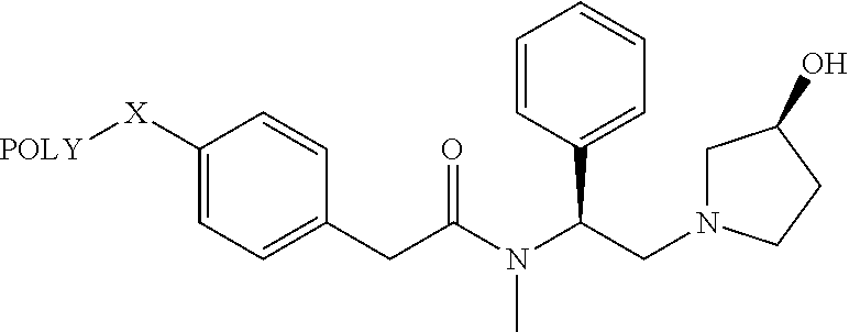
C1([X][POLY])=CC=C(CC(N(C(CN2CC(O)CC2)C2=CC=CC=C2)C)=O)C=C1
